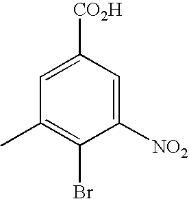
C1=C([CO2H])C=C([NO2])C(Br)=C1C
